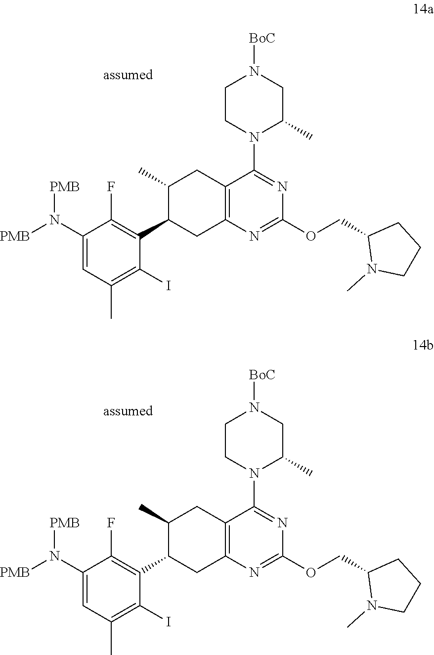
C1(N([PMB])[PMB])=CC(C)=C(I)C(C2CC3=C(CC2C)C(N2C(C)CN([BoC])CC2)=NC(OCC2N(C)CCC2)=N3)=C1F.C1(N([PMB])[PMB])=CC(C)=C(I)C(C2CC3=C(CC2C)C(N2C(C)CN([BoC])CC2)=NC(OCC2N(C)CCC2)=N3)=C1F
